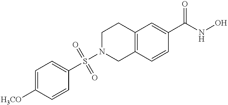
S(N1CC2=C(CC1)C=C(C(NO)=O)C=C2)(C1=CC=C([H3CO])C=C1)(=O)=O
